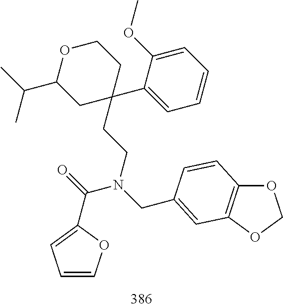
O1C(C(C)C)CC(C2=CC=CC=C2OC)(CCN(CC2=CC3=C(OCO3)C=C2)C(=O)C2=CC=CO2)CC1
